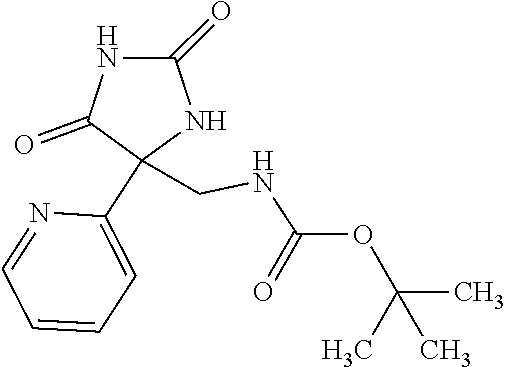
C(C)(C)(C)OC(NCC1(C2=CC=CC=N2)C(=O)NC(=O)N1)=O
